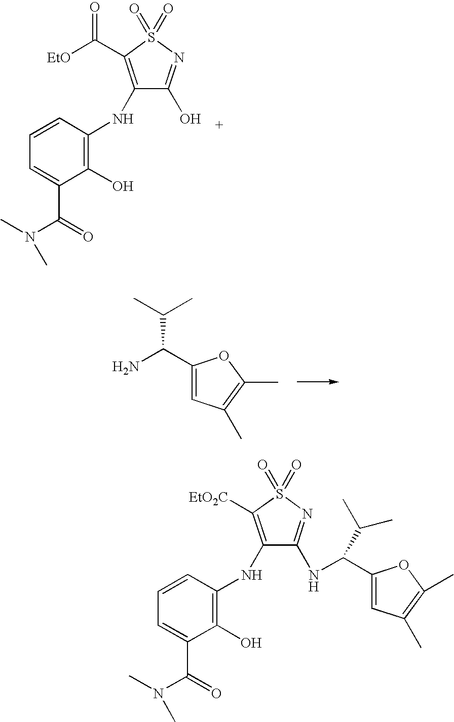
C1(NC2=C(O)C(C(=O)N(C)C)=CC=C2)=C(C([EtO])=O)S(=O)(=O)N=C1O.C1(C(N)C(C)C)=CC(C)=C(C)O1.C1(NC2=C(O)C(C(=O)N(C)C)=CC=C2)=C([EtO2C])S(=O)(=O)N=C1NC(C1=CC(C)=C(C)O1)C(C)C
